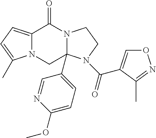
C12=CC=C(C)N1CC1(C3=CC=C(OC)N=C3)N(C2=O)CCN1C(=O)C1=CON=C1C
